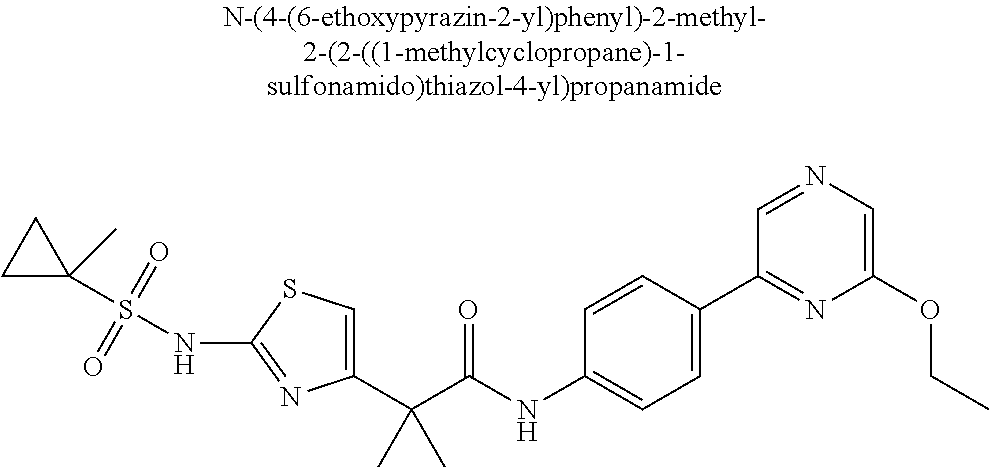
C1(C(C(NC2=CC=C(C3=NC(OCC)=CN=C3)C=C2)=O)(C)C)=CSC(NS(C2(C)CC2)(=O)=O)=N1
